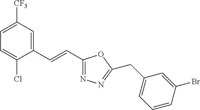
C1=C([CF3])C=C(C=CC2=NN=C(CC3=CC=CC(Br)=C3)O2)C(Cl)=C1
